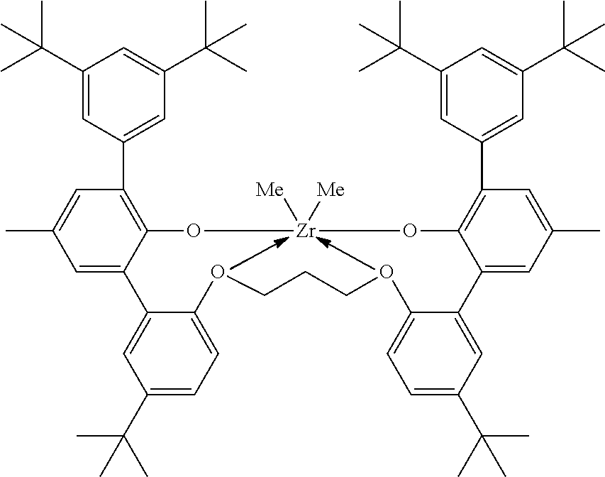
C1(C(C)(C)C)=CC(C2=C3C(=CC(C)=C2)C2=CC(C(C)(C)C)=CC=C2OCCCOC2=CC=C(C(C)(C)C)C=C2C2=CC(C)=CC(C4=CC(C(C)(C)C)=CC(C(C)(C)C)=C4)=C2O[Zr]([Me])([Me])O3)=CC(C(C)(C)C)=C1
